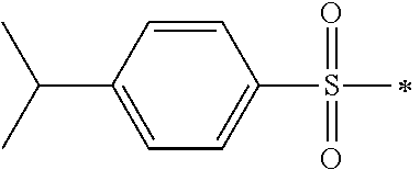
C1=C(C(C)C)C=CC(S(=O)(=O)C)=C1
